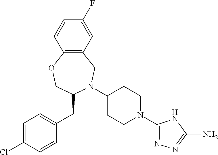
C12=C(CN(C3CCN(C4=NN=C(N)N4)CC3)C(CC3=CC=C(Cl)C=C3)CO1)C=C(F)C=C2
